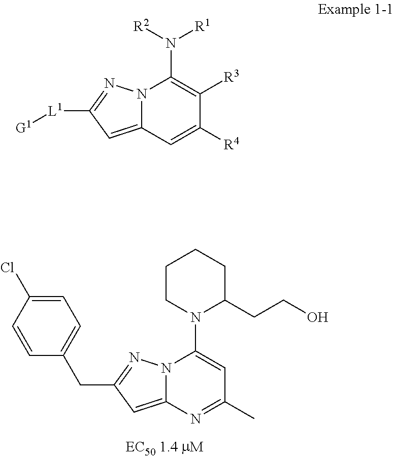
[R2]N([R1])C1=C([R3])C([R4])=CC2=CC([L1][G1])=NN12.C1=CC(Cl)=CC=C1CC1=NN2C(=C1)N=C(C)C=C2N1C(CCO)CCCC1
